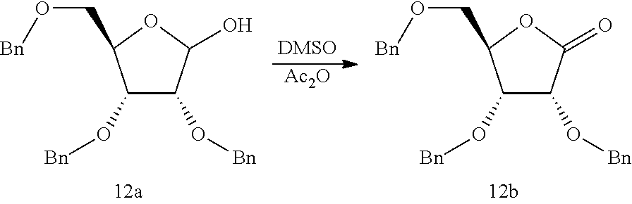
[Ac2O].C(C1OC(O)C(O[Bn])C1O[Bn])O[Bn].C(C1OC(=O)C(O[Bn])C1O[Bn])O[Bn]
